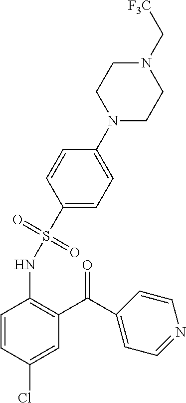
C1(S(NC2=C(C(=O)C3=CC=NC=C3)C=C(Cl)C=C2)(=O)=O)=CC=C(N2CCN(C[F3C])CC2)C=C1
